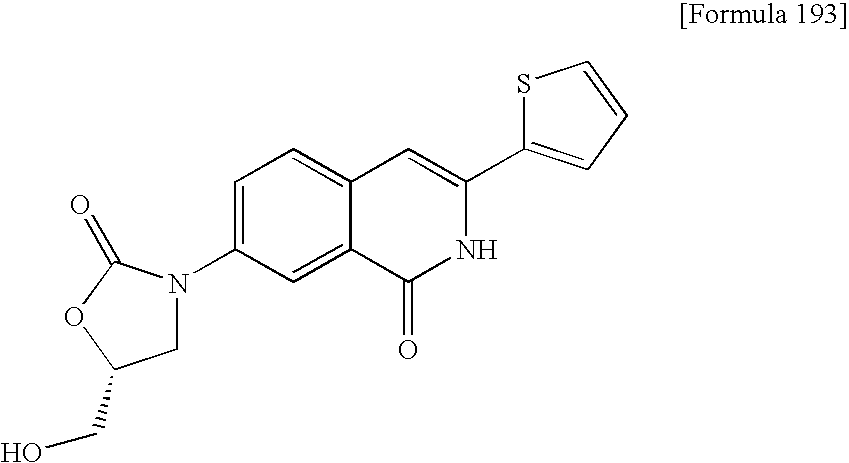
C1=C(N2CC(CO)OC2=O)C=C2C(=C1)C=C(C1=CC=CS1)NC2=O
